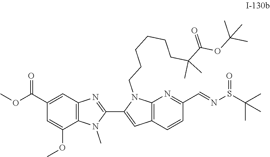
C12=C(N=C(C=NS(=O)C(C)(C)C)C=C1)N(CCCCCCC(C(OC(C)(C)C)=O)(C)C)C(C1=NC3=C(N1C)C(OC)=CC(C(OC)=O)=C3)=C2
